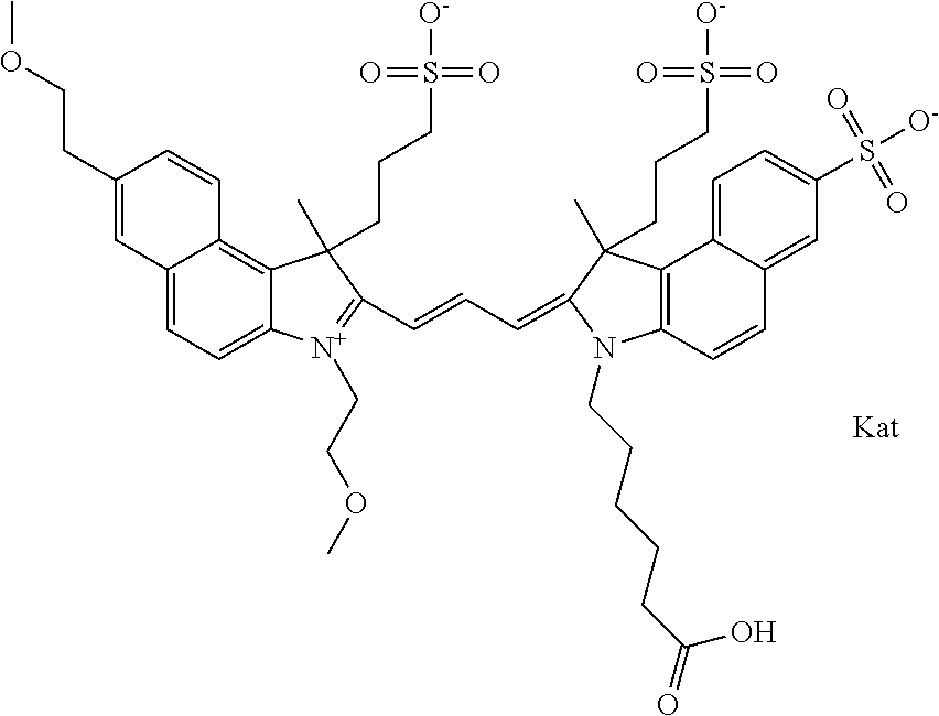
C12=CC=C3C(=C1C=CC(CCOC)=C2)C(C)(CCCS([O-])(=O)=O)C(C=CC=C1C(C)(CCCS([O-])(=O)=O)C2=C(C=CC4=CC(S(=O)(=O)[O-])=CC=C42)N1CCCCCC(=O)O)=[N+]3CCOC
